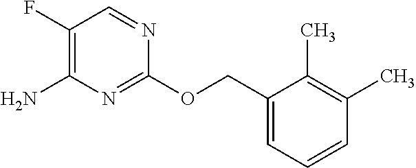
C1=CC=C(COC2=NC(N)=C(F)C=N2)C(C)=C1C
